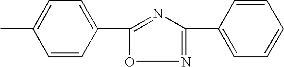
C1(C)=CC=C(C2=NC(C3=CC=CC=C3)=NO2)C=C1
